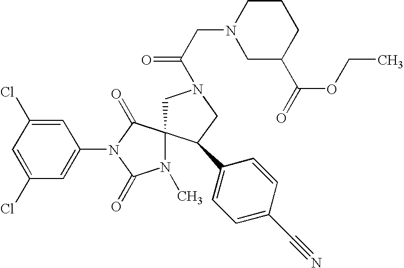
C1=C(Cl)C=C(N2C(=O)C3(N(C)C2=O)CN(C(CN2CC(C(OCC)=O)CCC2)=O)CC3C2=CC=C(C#N)C=C2)C=C1Cl
